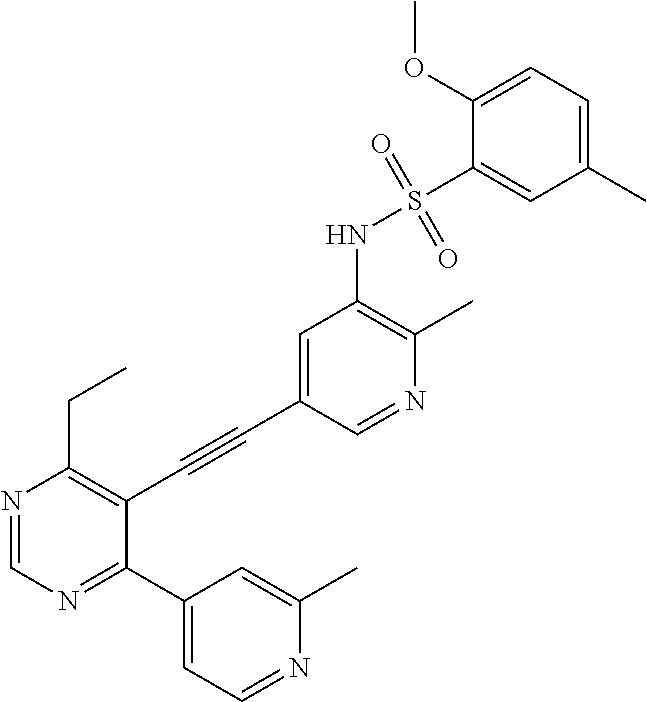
N1=CC(C#CC2=C(CC)N=CN=C2C2=CC=NC(C)=C2)=CC(NS(=O)(C2=CC(C)=CC=C2OC)=O)=C1C
